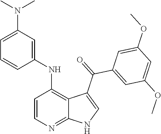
C1=CN=C2C(=C1NC1=CC(N(C)C)=CC=C1)C(C(=O)C1=CC(OC)=CC(OC)=C1)=CN2
